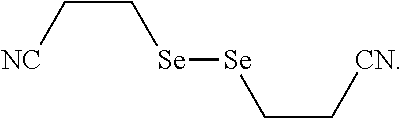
[NC]CC[Se][Se]CC[CN]
